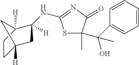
C1C2([H])CC(NC3=NC(=O)C(C(C)(O)C4=CC=CC=C4)(C)S3)([H])C([H])(C1)C2
